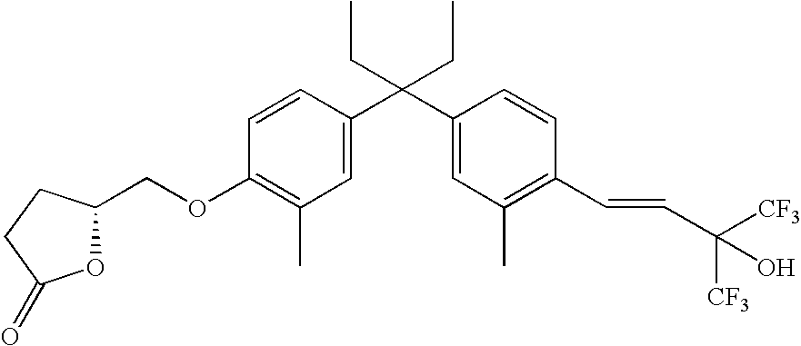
C1=CC(C(C2=CC(C)=C(C=CC(O)([CF3])[CF3])C=C2)(CC)CC)=CC(C)=C1OCC1OC(=O)CC1
